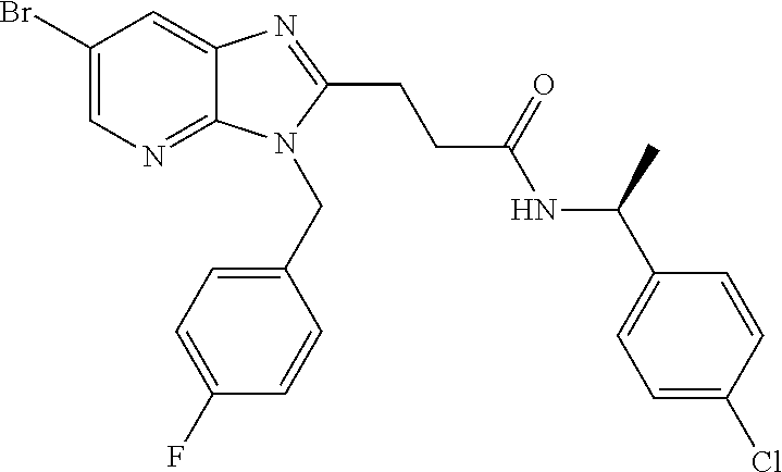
C1(Br)=CN=C2C(=C1)N=C(CCC(NC(C1=CC=C(Cl)C=C1)C)=O)N2CC1=CC=C(F)C=C1
